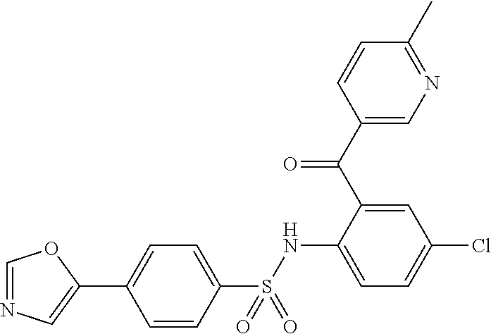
C1(C(C2=CC(Cl)=CC=C2NS(C2=CC=C(C3=CN=CO3)C=C2)(=O)=O)=O)=CN=C(C)C=C1
